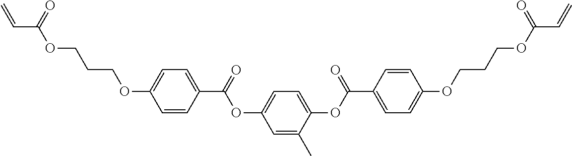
C1=CC(C(=O)OC2=CC=C(OC(C3=CC=C(OCCCOC(C=C)=O)C=C3)=O)C(C)=C2)=CC=C1OCCCOC(C=C)=O
